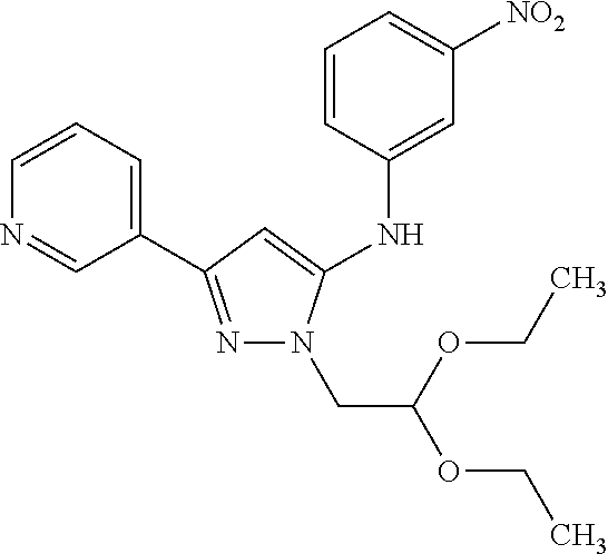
N1=C(C2=CC=CN=C2)C=C(NC2=CC([NO2])=CC=C2)N1CC(OCC)OCC
